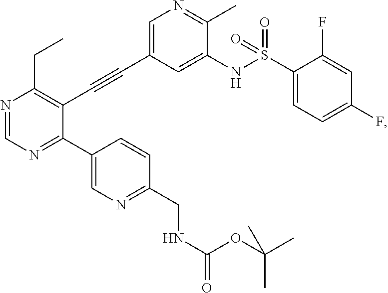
N1=CN=C(C2=CN=C(CNC(=O)OC(C)(C)C)C=C2)C(C#CC2=CN=C(C)C(NS(=O)(=O)C3=CC=C(F)C=C3F)=C2)=C1CC
